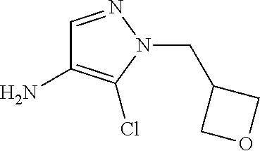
C1=NN(CC2COC2)C(Cl)=C1N
